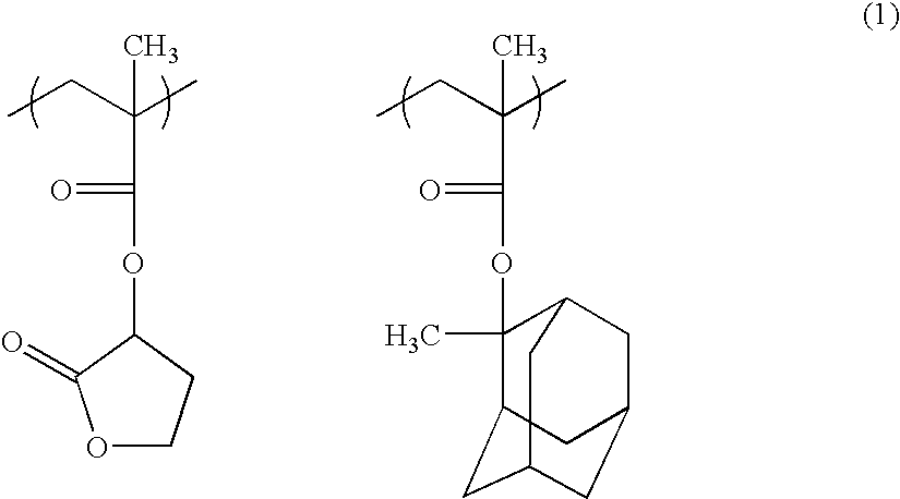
CC(C)(CC)C(=O)OC1CCOC1=O.CC(C)(CC)C(=O)OC1(C)C2CC3CC(CC1C3)C2
